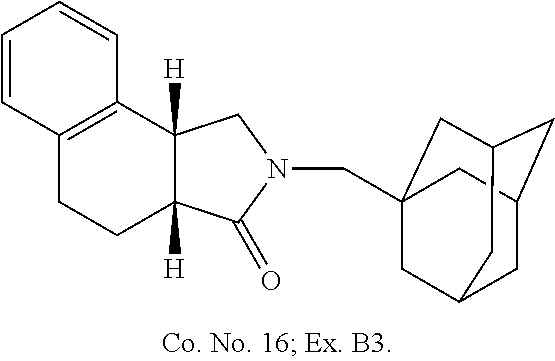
C12=C(C3([H])C([H])(CC1)C(=O)N(CC14CC5CC(CC(C1)C5)C4)C3)C=CC=C2
